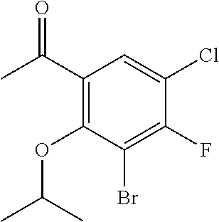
C1(Br)=C(F)C(Cl)=CC(C(C)=O)=C1OC(C)C
